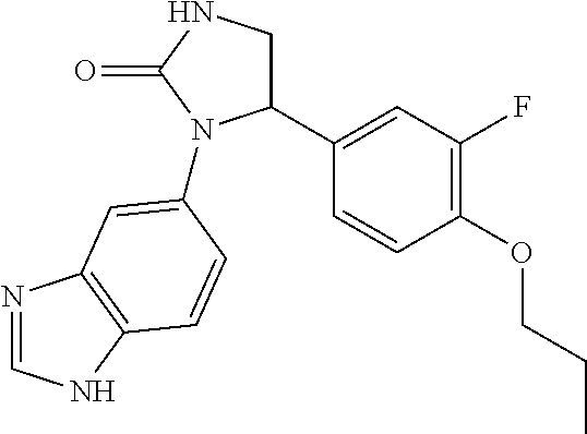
C1(C2=CC(F)=C(OCCC)C=C2)CNC(=O)N1C1=CC2=C(NC=N2)C=C1
